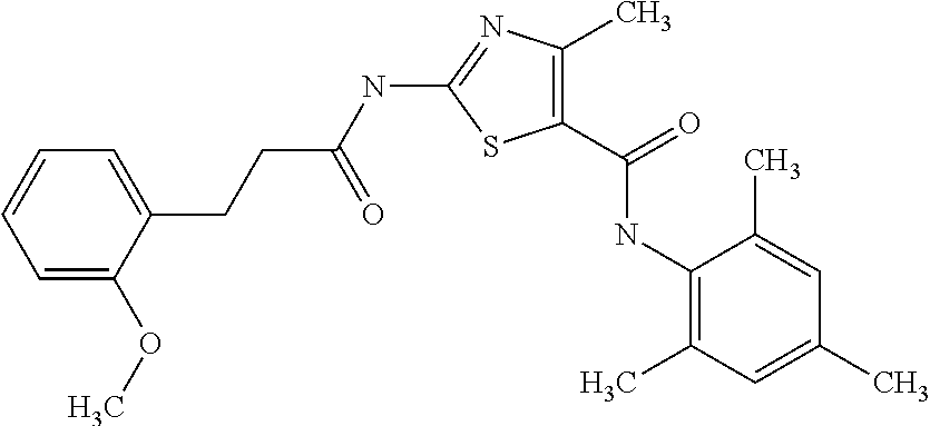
N(C1=NC(C)=C(C(=O)NC2=C(C)C=C(C)C=C2C)S1)C(CCC1=CC=CC=C1OC)=O
